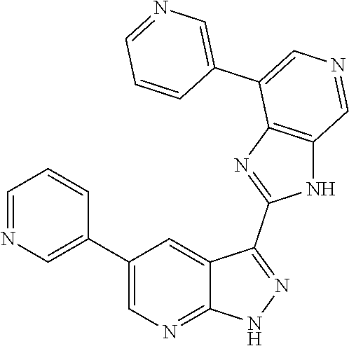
C1(C2=CN=CC=C2)=CN=C2C(=C1)C(C1=NC3=C(N1)C=NC=C3C1=CN=CC=C1)=NN2
